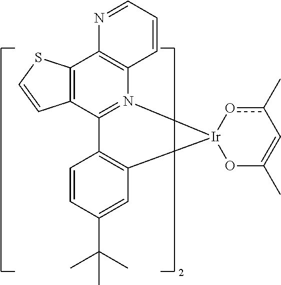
C12=C(C3=N(C4=C1N=CC=C4)[Ir]1(C4=C3C=CC(C(C)(C)C)=C4)OC(C)=Cc(C)o1)C=CS2
